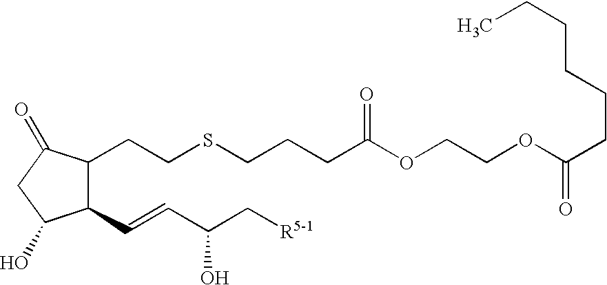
C(SCCC1C(C=CC(C[R5-1])O)C(O)CC1=O)CCC(OCCOC(CCCCCC)=O)=O
